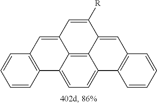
C1=CC=CC2=C1C=C1C3=C4C(=CC=C23)C2=C(C=C4C([R])=C1)C=CC=C2
